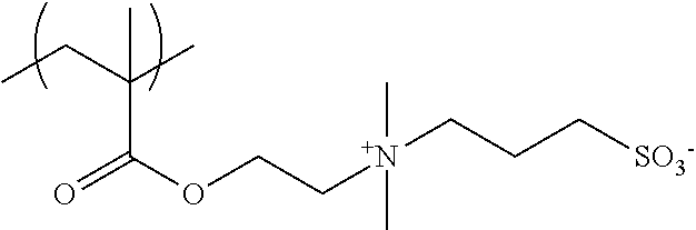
CCC(C)(C(OCC[N+](CCC[SO3-])(C)C)=O)C
